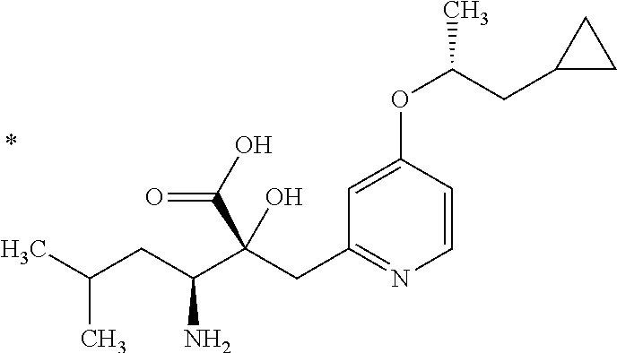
C1=CC(OC(C)CC2CC2)=CC(CC(C(CC(C)C)N)(C(O)=O)O)=N1
